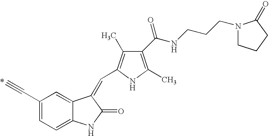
C1(C#C)=CC=C2C(=C1)C(=CC1=C(C)C(C(NCCCN3CCCC3=O)=O)=C(C)N1)C(=O)N2
